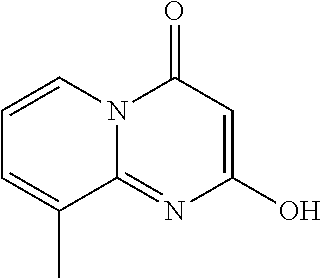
OC1=CC(=O)N2C(=N1)C(C)=CC=C2
